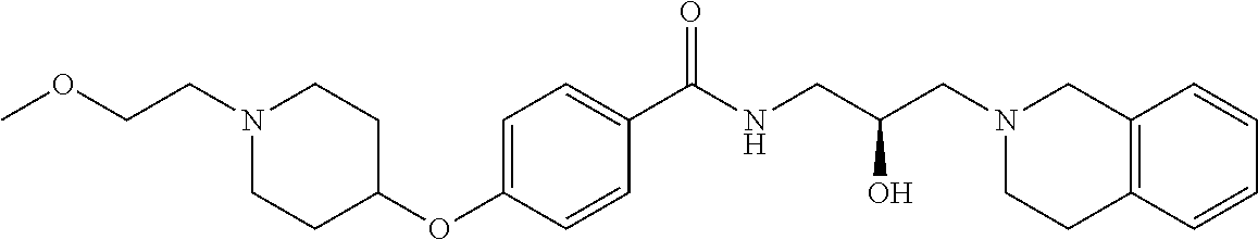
C1=C(OC2CCN(CCOC)CC2)C=CC(C(NCC(CN2CCC3=C(C2)C=CC=C3)O)=O)=C1
